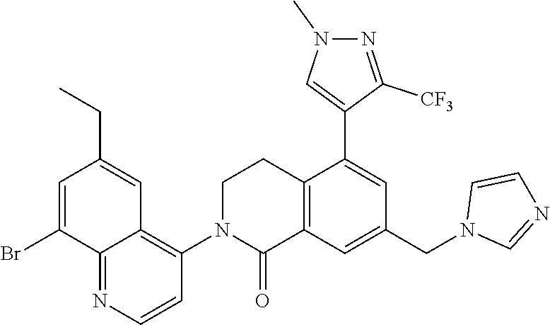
C1=C(Br)C2=NC=CC(N3C(=O)C4=C(CC3)C(C3=CN(C)N=C3[CF3])=CC(CN3C=NC=C3)=C4)=C2C=C1CC
